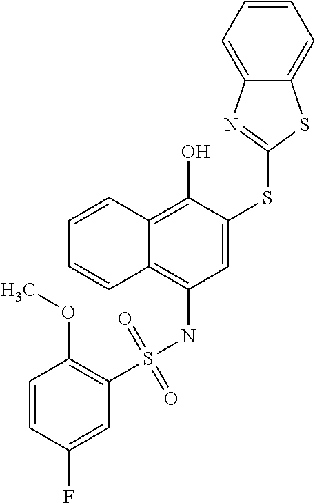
C1=CC2=C(O)C(SC3=NC4=CC=CC=C4S3)=CC(NS(=O)(=O)C3=C(OC)C=CC(F)=C3)=C2C=C1
